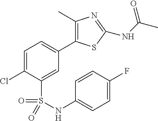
C1=C(Cl)C(S(=O)(=O)NC2=CC=C(F)C=C2)=CC(C2=C(C)N=C(NC(C)=O)S2)=C1
